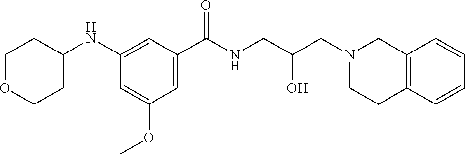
C1(NC2CCOCC2)=CC(C(NCC(CN2CCC3=C(C2)C=CC=C3)O)=O)=CC(OC)=C1
